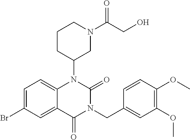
C1=C(Br)C=C2C(=C1)N(C1CN(C(CO)=O)CCC1)C(=O)N(CC1=CC(OC)=C(OC)C=C1)C2=O
